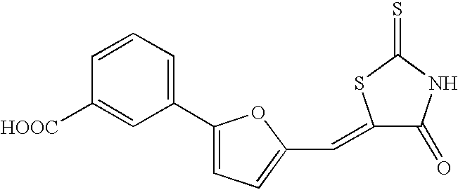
C1(C2=CC=C(C=C3C(=O)NC(=S)S3)O2)=CC=CC([HOOC])=C1
